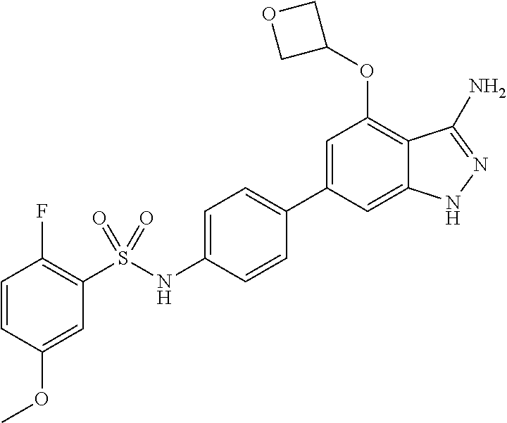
C1=CC(OC)=CC(S(NC2=CC=C(C3=CC(OC4COC4)=C4C(=C3)NN=C4N)C=C2)(=O)=O)=C1F
